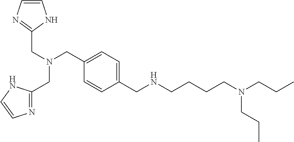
C1=C(CNCCCCN(CCC)CCC)C=CC(CN(CC2=NC=CN2)CC2=NC=CN2)=C1
